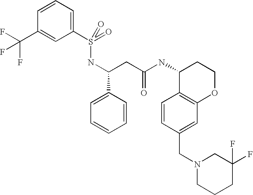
C1(C(NS(=O)(=O)C2=CC=CC(C(F)(F)F)=C2)CC(NC2C3=C(OCC2)C=C(CN2CCCC(F)(F)C2)C=C3)=O)=CC=CC=C1
